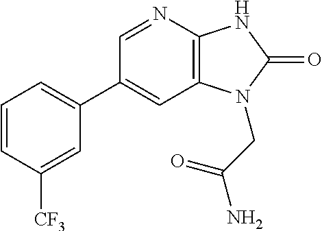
C1(C2=CC=CC([CF3])=C2)=CC2=C(N=C1)NC(=O)N2CC(N)=O
